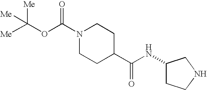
N1(C(OC([Me])([Me])[Me])=O)CCC(C(NC2CCNC2)=O)CC1
